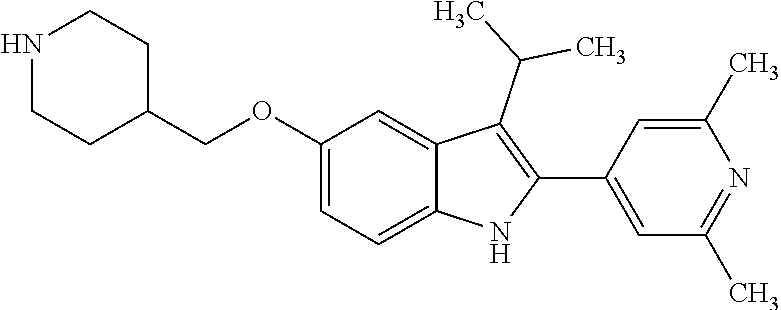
C1(COC2=CC=C3C(=C2)C(C(C)C)=C(C2=CC(C)=NC(C)=C2)N3)CCNCC1
